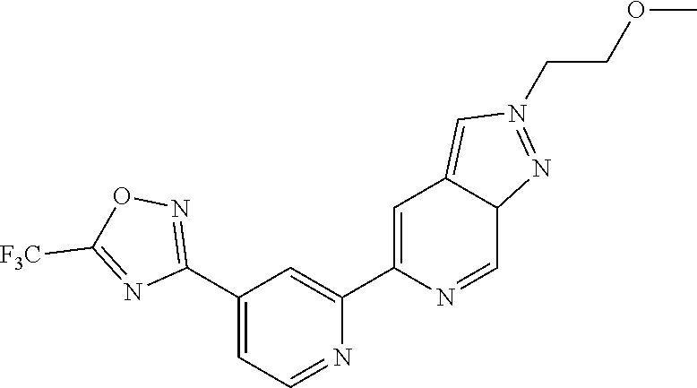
N1=CC=C(C2=NOC([F3C])=N2)C=C1C1=CC2=CN(CCOC)=NC2C=N1
